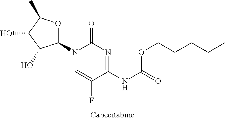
C1(N2C=C(F)C(NC(=O)OCCCCC)=NC2=O)OC(C)C(O)C1O
